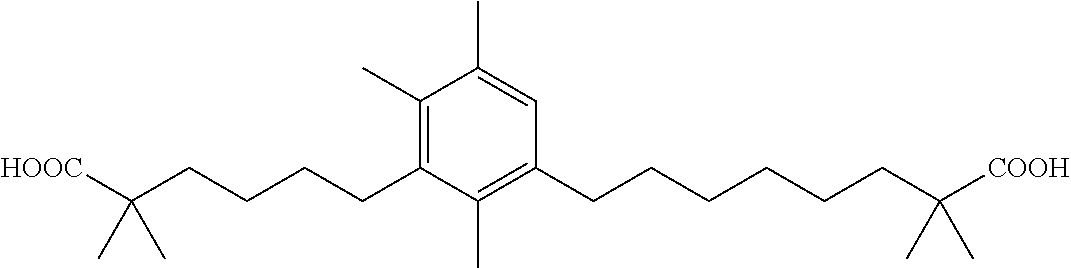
C1(C)=C(CCCCC([HOOC])(C)C)C(C)=C(CCCCCCC([COOH])(C)C)C=C1C
